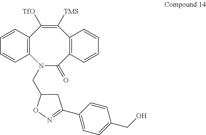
C12=C(C=CC=C1)C([TfO])=C([TMS])C1=C(C(=O)N2CC2CC(C3=CC=C(CO)C=C3)=NO2)C=CC=C1
